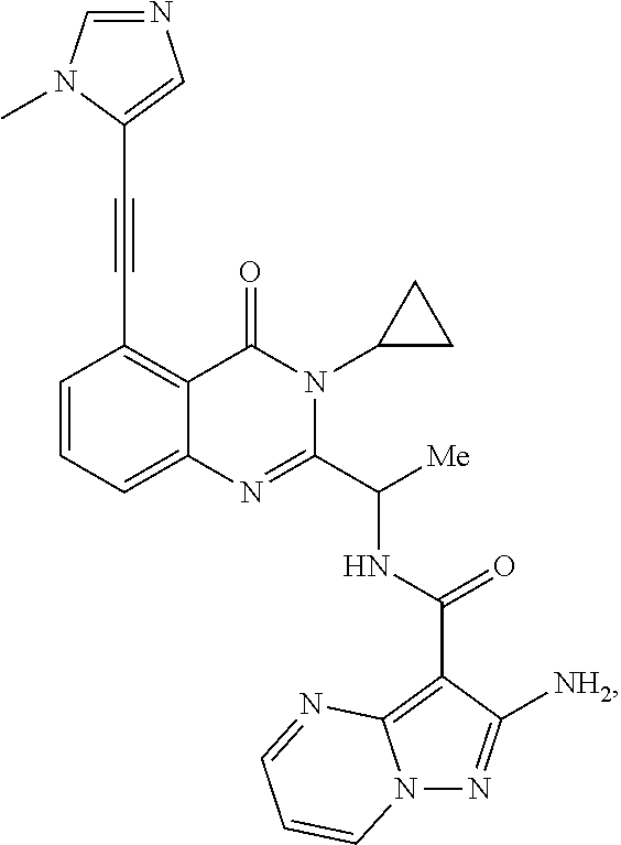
C1=CC=C2C(=C1C#CC1=CN=CN1C)C(=O)N(C1CC1)C(C([Me])NC(=O)C1=C3N(N=C1[NH2])C=CC=N3)=N2
